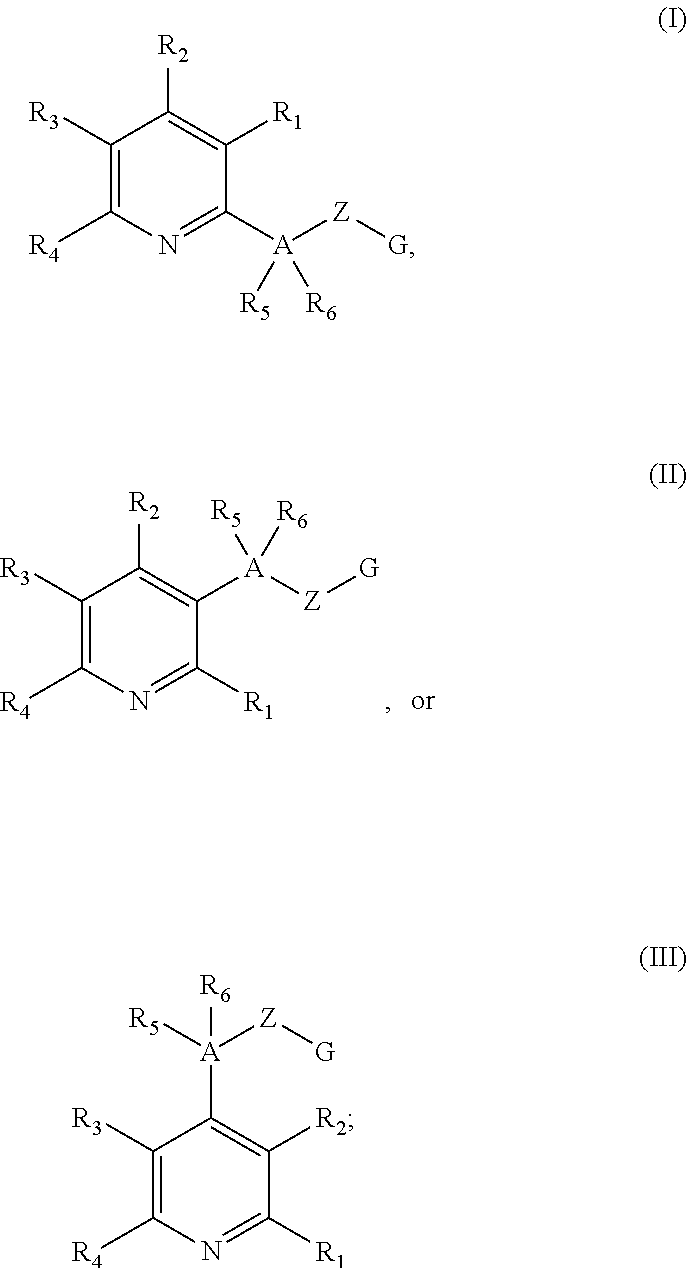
C1([R3])=C([R4])N=C([R1])C([A]([Z][G])([R6])[R5])=C1[R2].C1([R3])=C([R4])N=C([A]([Z][G])([R5])[R6])C([R1])=C1[R2].C1([R3])=C([R4])N=C([R1])C([R2])=C1[A]([R6])([R5])[Z][G]
